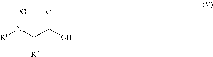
[R1]N(C(C(O)=O)[R2])[PG]
